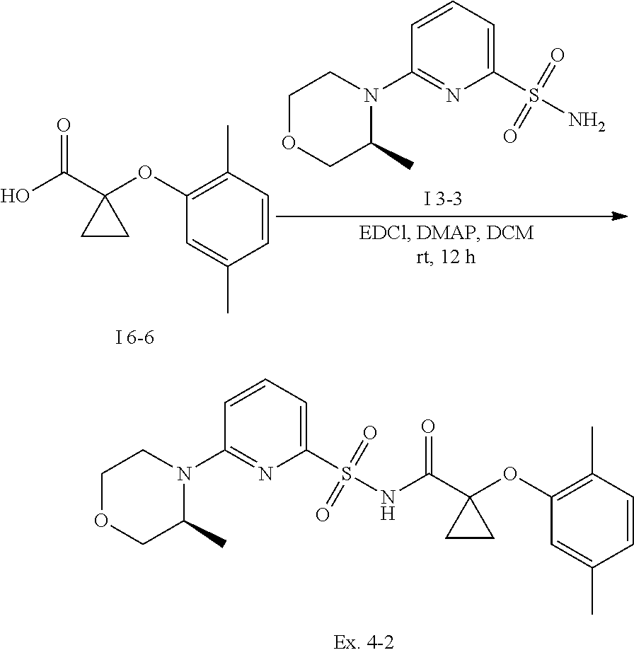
C1(S(NC(C2(OC3=C(C)C=CC(C)=C3)CC2)=O)(=O)=O)=CC=CC(N2C(C)COCC2)=N1.OC(C1(OC2=C(C)C=CC(C)=C2)CC1)=O.C1(S(N)(=O)=O)=CC=CC(N2C(C)COCC2)=N1
